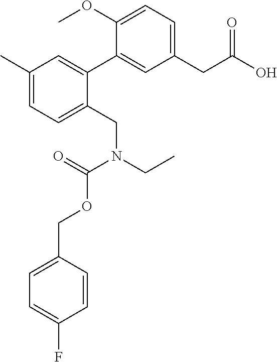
C1(C)=CC=C(CN(CC)C(=O)OCC2=CC=C(F)C=C2)C(C2=CC(CC(O)=O)=CC=C2OC)=C1
